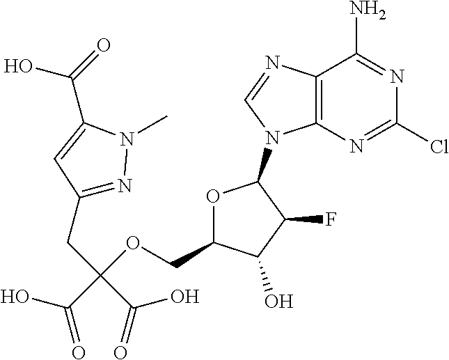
C12=C(N=CN1C1OC(COC(CC3=NN(C)C(C(=O)O)=C3)(C(=O)O)C(O)=O)C(O)C1F)C(N)=NC(Cl)=N2
